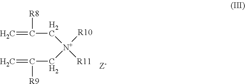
C=C([R8])C[N+](CC(=C)[R9])([R10])[R11].[Z-]
